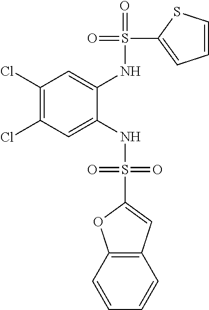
C1(Cl)=C(Cl)C=C(NS(=O)(=O)C2=CC3=C(O2)C=CC=C3)C(NS(=O)(C2=CC=CS2)=O)=C1
